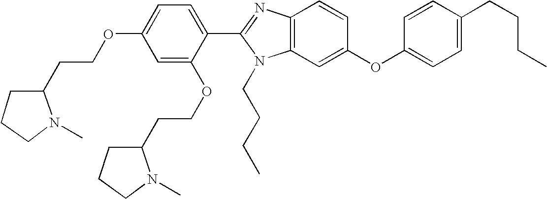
C1=C(OCCC2N(C)CCC2)C=C(OCCC2N(C)CCC2)C(C2=NC3=C(N2CCCC)C=C(OC2=CC=C(CCCC)C=C2)C=C3)=C1
